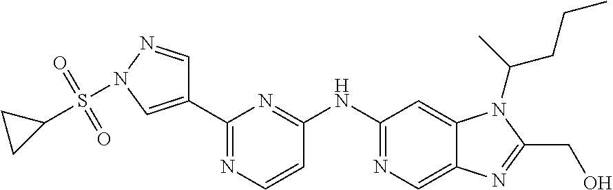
C1(NC2=NC=C3C(=C2)N(C(C)CCC)C(CO)=N3)=NC(C2=CN(S(C3CC3)(=O)=O)N=C2)=NC=C1
